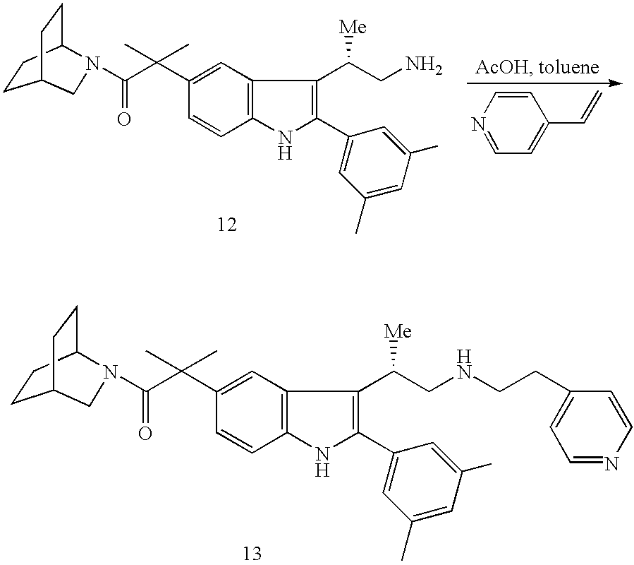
C12=C(NC(C3=CC(C)=CC(C)=C3)=C1C(CN)[Me])C=CC(C(C(=O)N1C3CCC(CC3)C1)(C)C)=C2.C1=CN=CC=C1C=C.C12=C(NC(C3=CC(C)=CC(C)=C3)=C1C(CNCCC1=CC=NC=C1)[Me])C=CC(C(C(=O)N1C3CCC(CC3)C1)(C)C)=C2
